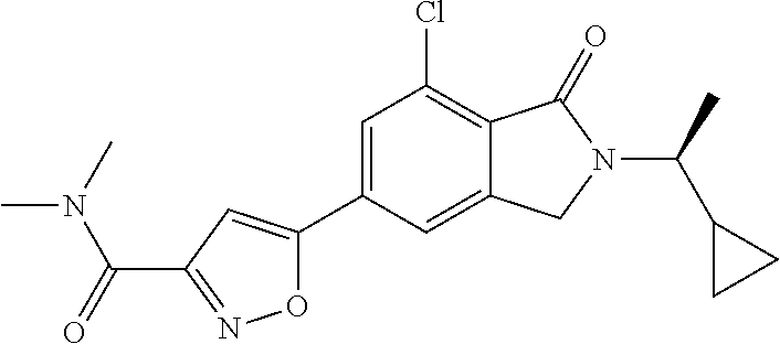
C1=C(C2=CC(C(N(C)C)=O)=NO2)C=C2C(=C1Cl)C(=O)N(C(C)C1CC1)C2
